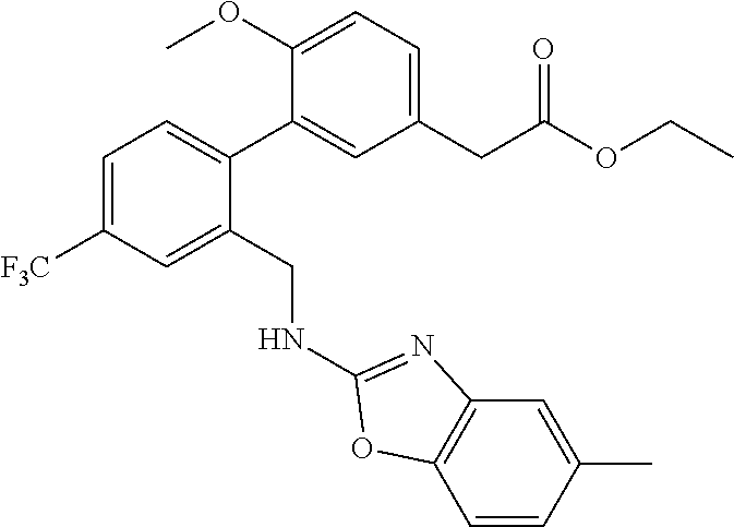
C1=C([F3C])C=C(CNC2=NC3=C(C=CC(C)=C3)O2)C(C2=CC(CC(=O)OCC)=CC=C2OC)=C1
